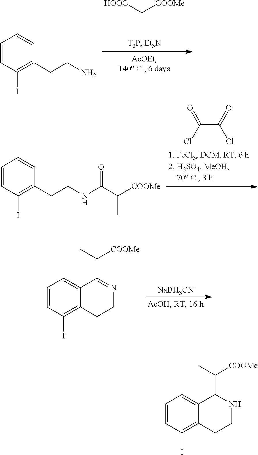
C(C)([COOMe])[HOOC].C1=CC(I)=C(CCN)C=C1.C1=CC(I)=C(CCNC(C([COOMe])C)=O)C=C1.C(C(=O)Cl)(Cl)=O.C1=CC(I)=C2C(=C1)C(C([COOMe])C)=NCC2.[NaBH3CN].C1=CC(I)=C2C(=C1)C(C([COOMe])C)NCC2
